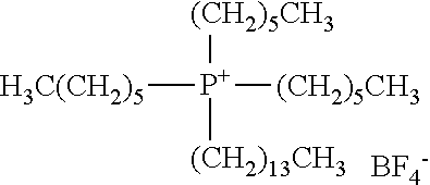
[(H2C)5CH3][P+]([(CH2)5CH3])([(CH2)5CH3])[(CH2)13CH3].[BF4-]
